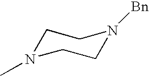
C1N(C)CCN([Bn])C1
